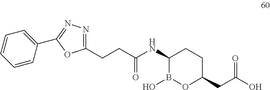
C(CC(NC1B(O)OC(CC(=O)O)CC1)=O)C1=NN=C(C2=CC=CC=C2)O1
